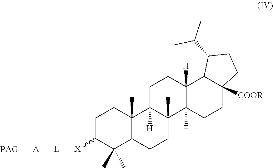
C1C([X][L][A][PAG])C(C)(C)C2C(C)(C1)C1([H])C(C)(CC2)C2(C)C([H])(CC1)C1C([COOR])(CC2)CCC1C(C)C
